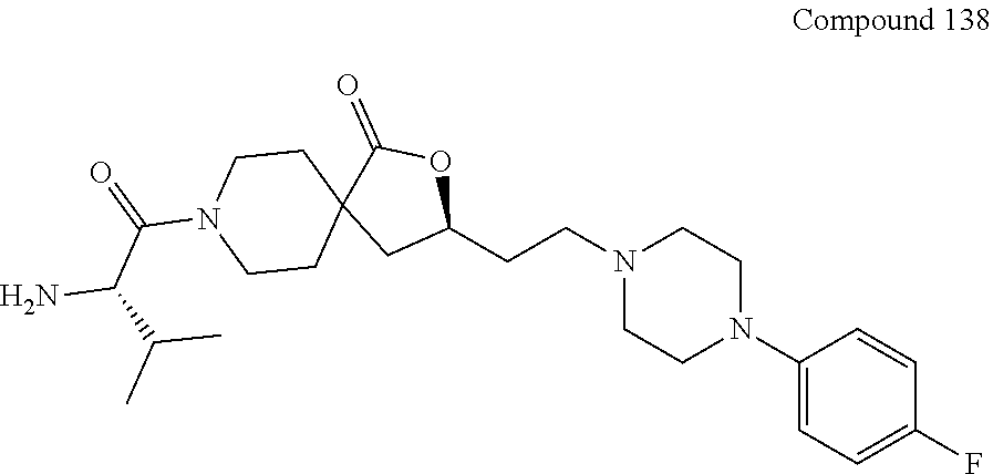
N1(CCC2OC(=O)C3(C2)CCN(C(=O)C(C(C)C)N)CC3)CCN(C2=CC=C(F)C=C2)CC1
